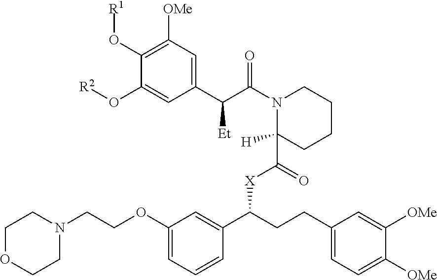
C1([OMe])=C(O[R1])C(O[R2])=CC(C([Et])C(N2C(C([X]C(C3=CC(OCCN4CCOCC4)=CC=C3)CCC3=CC=C([OMe])C([OMe])=C3)=O)([H])CCCC2)=O)=C1
